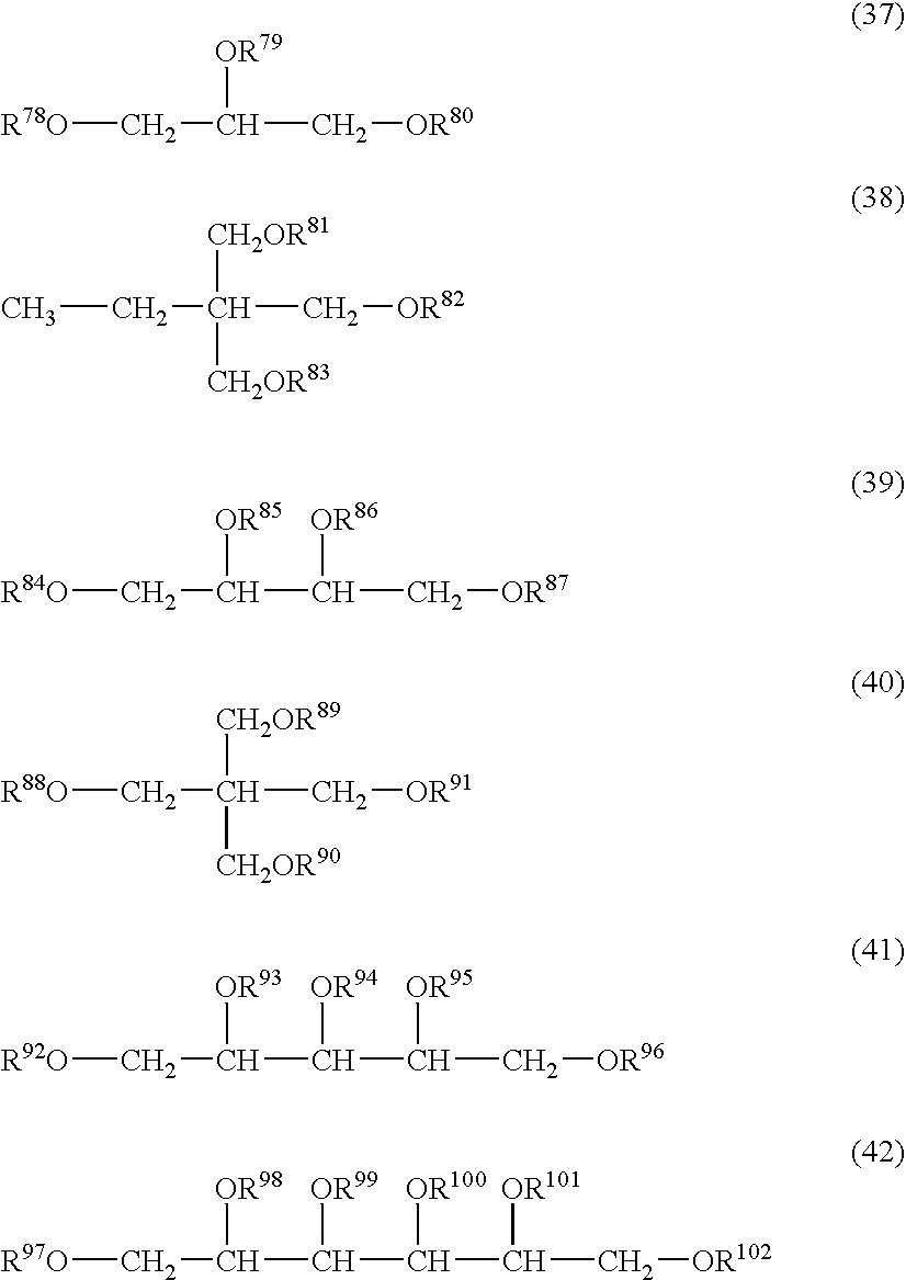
[R78O]CC(C[OR80])[OR79].CCC(C[OR82])([CH2OR83])[CH2OR81].[R84O]CC(C(C[OR87])[OR86])[OR85].[R88O]CC([CH2OR89])([CH2OR90])C[OR91].[R92O]CC(C(C(C[OR96])[OR95])[OR94])[OR93].[R97O]CC(C(C(C([OR101])C[OR102])[OR100])[OR99])[OR98]
